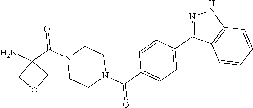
NC1(C(N2CCN(C(=O)C3=CC=C(C4=NNC5=C4C=CC=C5)C=C3)CC2)=O)COC1
